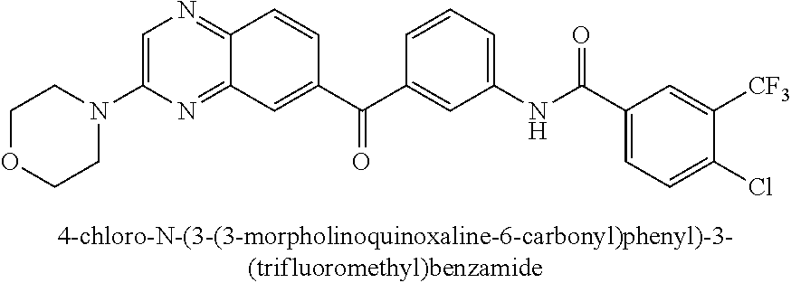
C1=C(N2CCOCC2)N=C2C(=N1)C=CC(C(C1=CC(NC(C3=CC=C(Cl)C([CF3])=C3)=O)=CC=C1)=O)=C2
